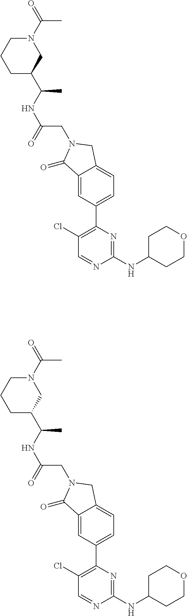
C1(Cl)=C(C2=CC=C3C(=C2)C(=O)N(CC(NC(C2CN(C(=O)C)CCC2)C)=O)C3)N=C(NC2CCOCC2)N=C1.C1(Cl)=C(C2=CC=C3C(=C2)C(=O)N(CC(NC(C2CN(C(=O)C)CCC2)C)=O)C3)N=C(NC2CCOCC2)N=C1
